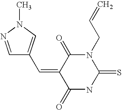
O=C1C(=CC2=CN(C)N=C2)C(=O)N(CC=C)C(=S)N1
